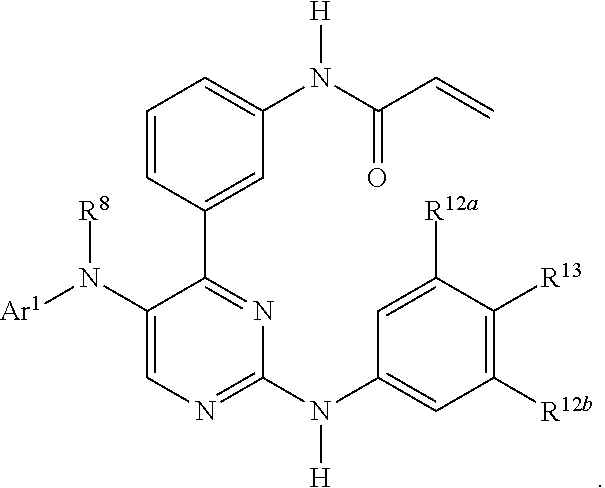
C1(N([R8])[Ar1])=CN=C(N([H])C2=CC([R12b])=C([R13])C([R12a])=C2)N=C1C1=CC(N([H])C(=O)C=C)=CC=C1
